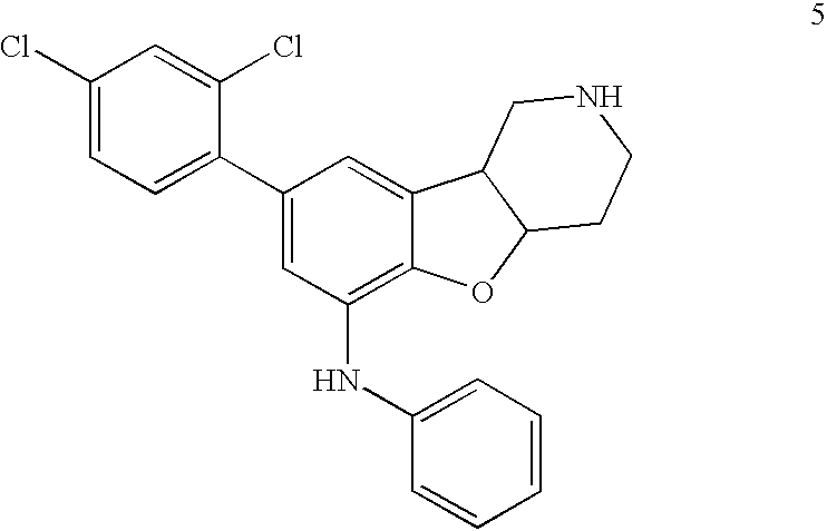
C1(Cl)=CC=C(C2=CC(NC3=CC=CC=C3)=C3C(=C2)C2C(O3)CCNC2)C(Cl)=C1
